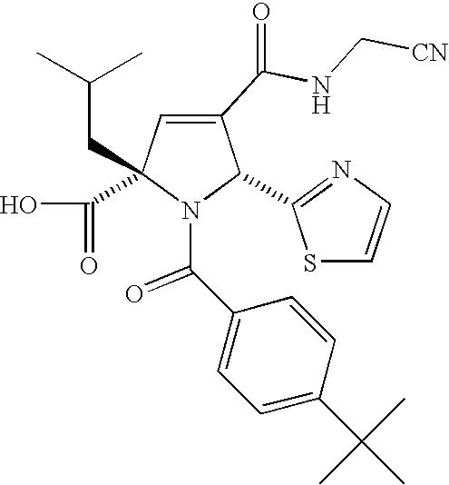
C1(C(NC[CN])=O)=CC(C(=O)O)(CC(C)C)N(C(C2=CC=C(C(C)(C)C)C=C2)=O)C1C1=NC=CS1
